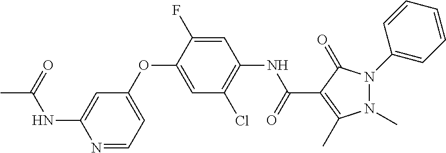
C1(OC2=CC(Cl)=C(NC(C3=C(C)N(C)N(C4=CC=CC=C4)C3=O)=O)C=C2F)=CC=NC(NC(C)=O)=C1
